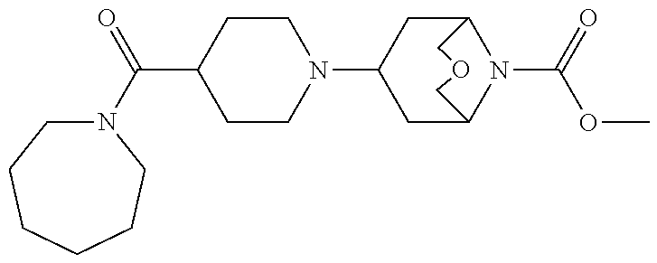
C1CN(C2CC3N(C(=O)OC)C(C2)COC3)CCC1C(N1CCCCCC1)=O
